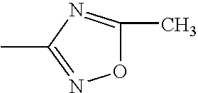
O1C(C)=NC(C)=N1
